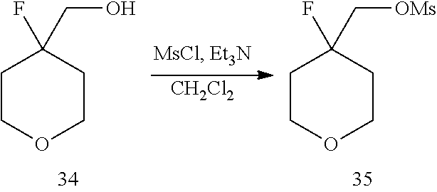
C1COCCC1(CO)F.[CH2Cl2].C1COCCC1(C[OMs])F
